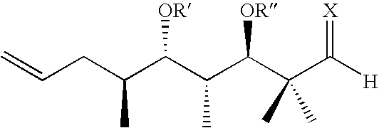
C=CCC(C(C(C)C(C(C([H])=[X])(C)C)[OR])[OR])C
